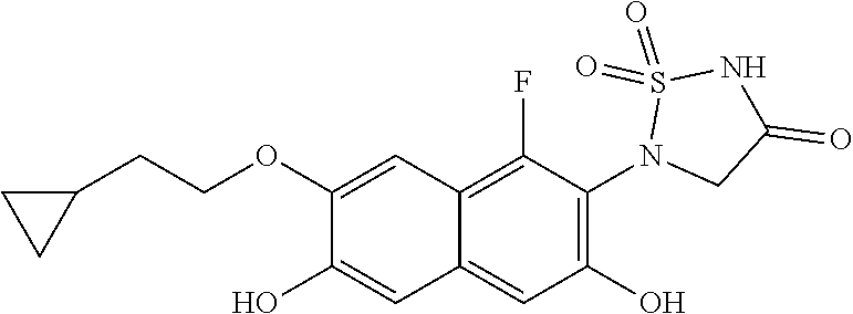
C1(OCCC2CC2)=CC2=C(F)C(N3CC(=O)NS3(=O)=O)=C(O)C=C2C=C1O
